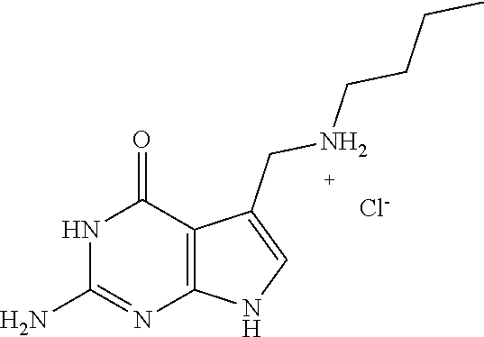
C1(N)=NC2=C(C(=O)N1)C(CNCCCC)=CN2.[Cl-]
